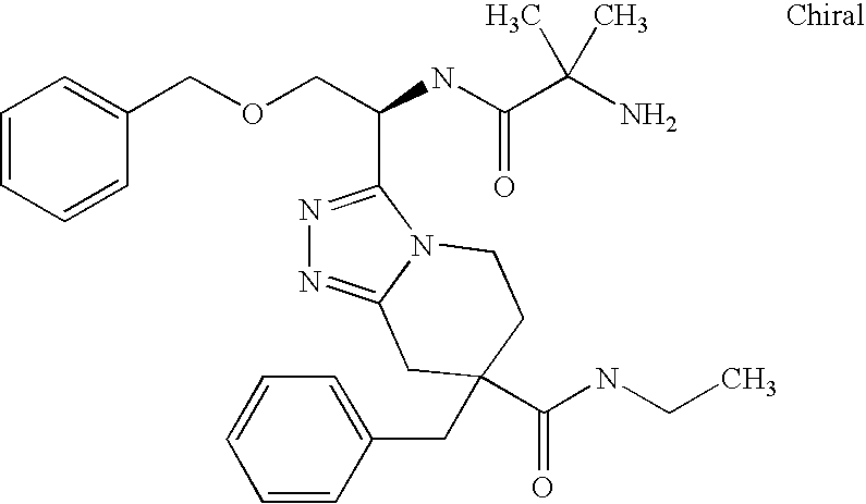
C1=CC=CC(COCC(NC(C(N)(C)C)=O)C2=NN=C3N2CCC(CC2=CC=CC=C2)(C(NCC)=O)C3)=C1
